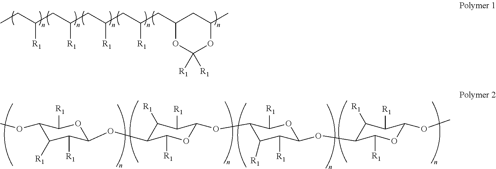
CCC(CC(CC(CC(CC1OC([R1])([R1])OC(C)C1)[R1])[R1])[R1])[R1].C1(OC)C([R1])C([R1])C(OC2C([R1])C([R1])C(OC3C([R1])C([R1])C(OC4C([R1])C([R1])C(OC)OC4[R1])OC3[R1])OC2[R1])OC1[R1]
